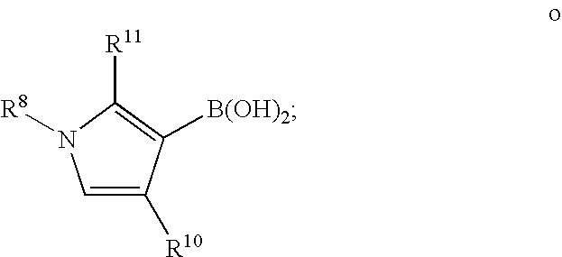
C1=C([R10])C([B(OH)2])=C([R11])N1[R8]
